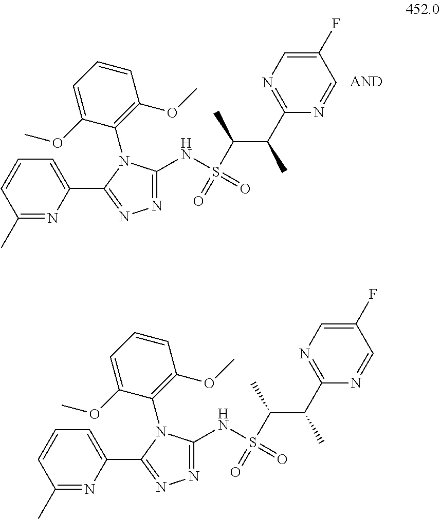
N1=C(NS(=O)(=O)C(C)C(C2=NC=C(F)C=N2)C)N(C2=C(OC)C=CC=C2OC)C(C2=CC=CC(C)=N2)=N1.N1=C(NS(=O)(=O)C(C)C(C2=NC=C(F)C=N2)C)N(C2=C(OC)C=CC=C2OC)C(C2=CC=CC(C)=N2)=N1
